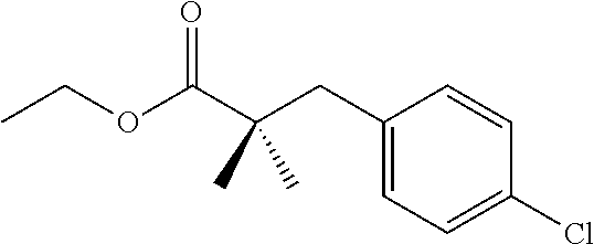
C1(CC(C(OCC)=O)(C)C)=CC=C(Cl)C=C1
